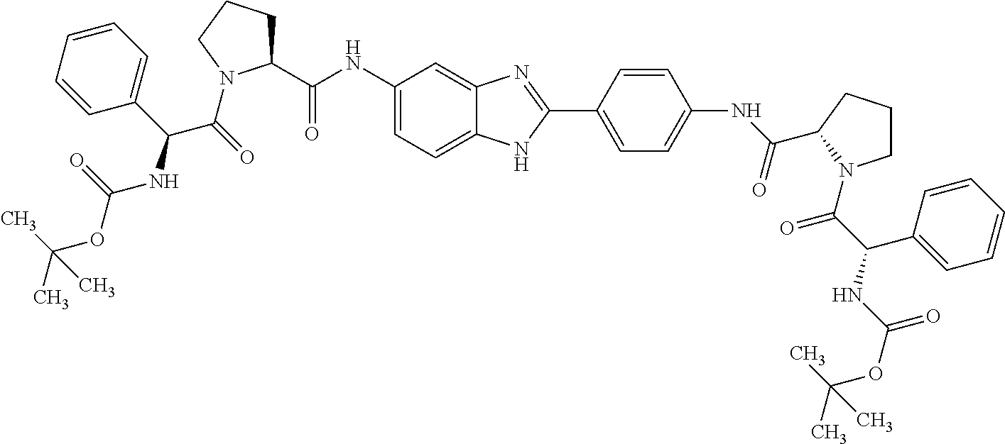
C1(C(NC2=CC=C3C(=C2)N=C(C2=CC=C(NC(=O)C4CCCN4C(C(NC(OC(C)(C)C)=O)C4=CC=CC=C4)=O)C=C2)N3)=O)CCCN1C(=O)C(C1=CC=CC=C1)NC(OC(C)(C)C)=O
